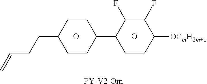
[PY-V2-Om].O.O.C(C1CCC(C2C(F)C(F)C([OCmH2m+1])CC2)CC1)CC=C
